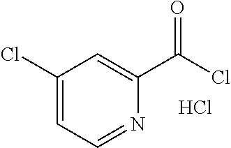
C1(Cl)=CC=NC(C(Cl)=O)=C1.Cl
